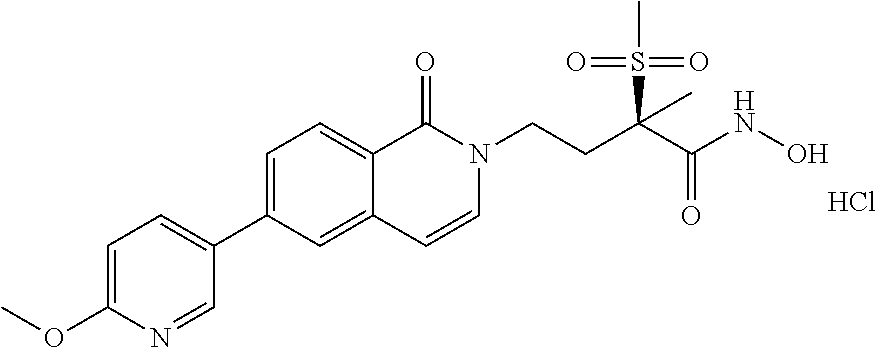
C12=CC=C(C3=CC=C(OC)N=C3)C=C1C=CN(CCC(C(=O)NO)(S(=O)(=O)C)C)C2=O.Cl
